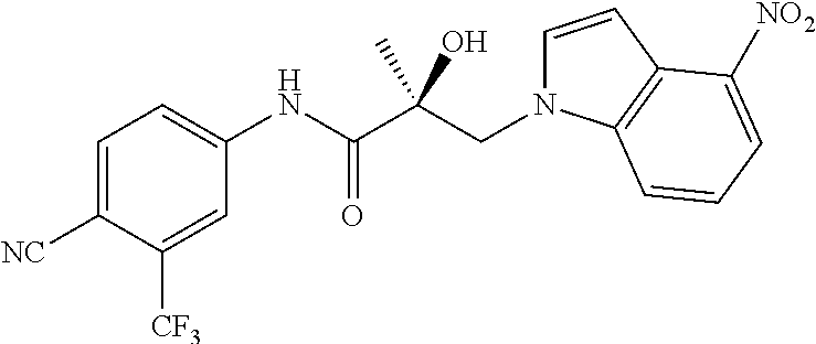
C1=C([NC])C([CF3])=CC(NC(C(CN2C=CC3=C2C=CC=C3[NO2])(C)O)=O)=C1
